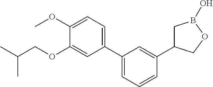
C1(C2=CC=CC(C3CB(O)OC3)=C2)=CC=C(OC)C(OCC(C)C)=C1
